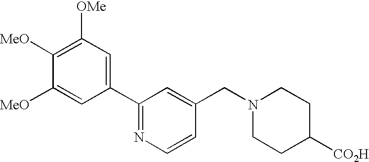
C1(C2=NC=CC(CN3CCC([CO2H])CC3)=C2)=CC([OMe])=C([MeO])C([MeO])=C1
